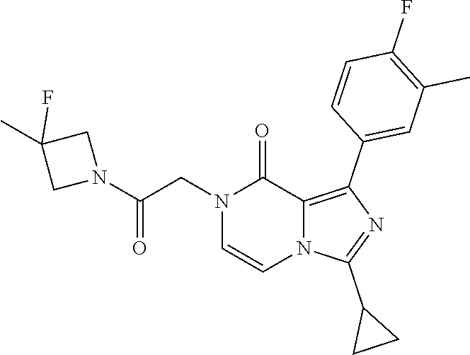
N1(CC(N2CC(C)(F)C2)=O)C=CN2C(=C(C3=CC(C)=C(F)C=C3)N=C2C2CC2)C1=O
